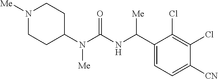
C1(N(C(NC(C2=CC=C([CN])C(Cl)=C2Cl)[Me])=O)[Me])CCN([Me])CC1
